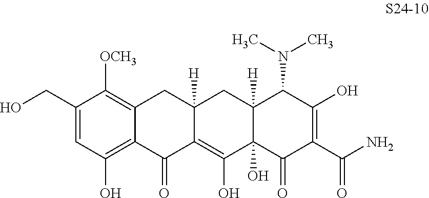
C1(CO)=CC(O)=C2C(=C1[OCH3])CC1([H])C(=C(O)C3(O)C([H])(C1)C(N(C)C)C(O)=C(C(N)=O)C3=O)C2=O
